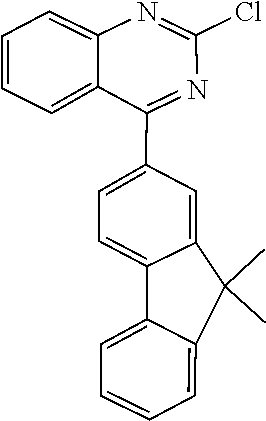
C1(Cl)=NC2=CC=CC=C2C(C2=CC=C3C4=CC=CC=C4C(C)(C)C3=C2)=N1
